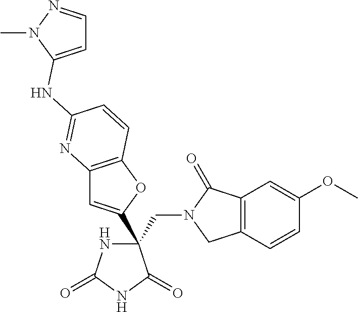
C(C1(C2=CC3=C(O2)C=CC(NC2=CC=NN2C)=N3)NC(=O)NC1=O)N1CC2=C(C1=O)C=C(OC)C=C2
